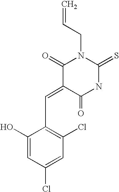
C=CCN1C(=O)C(=CC2=C(Cl)C=C(Cl)C=C2O)C(=O)NC1=S
